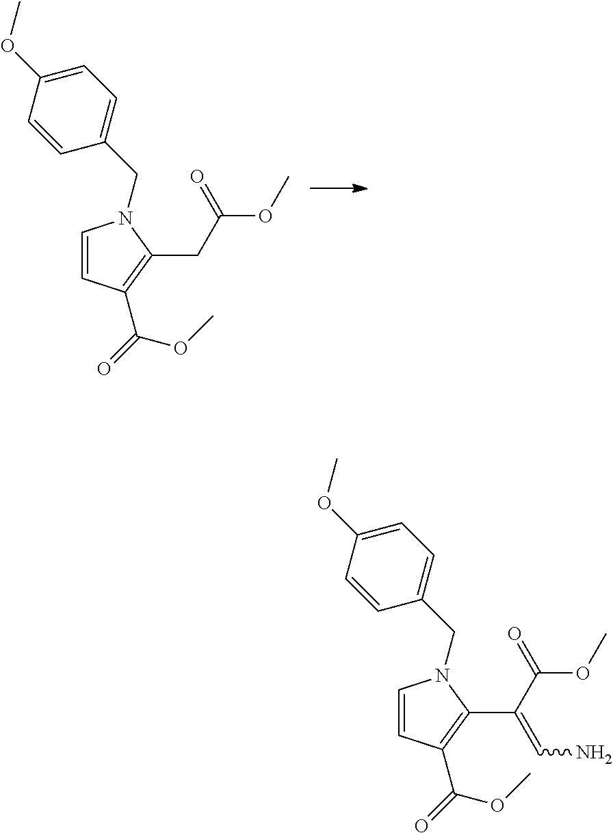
C1=CC(C(=O)OC)=C(CC(OC)=O)N1CC1=CC=C(OC)C=C1.C1=CC(C(=O)OC)=C(C(C(OC)=O)=CN)N1CC1=CC=C(OC)C=C1
